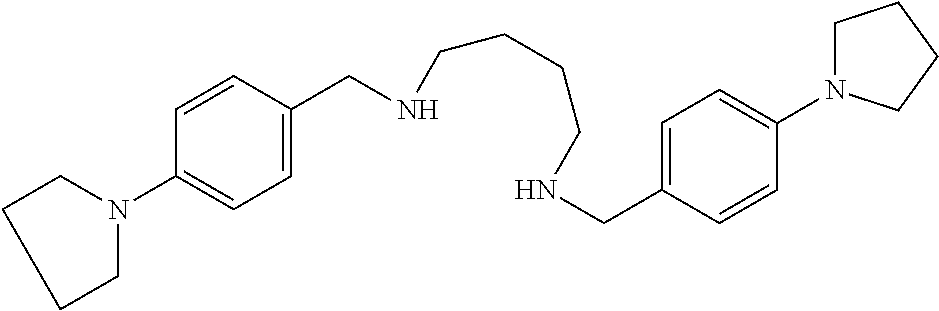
C1=CC(CNCCCCNCC2=CC=C(N3CCCC3)C=C2)=CC=C1N1CCCC1
